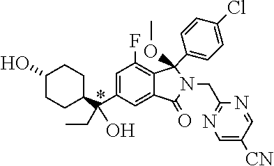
C1(O)CCC(C(C2=CC(F)=C3C(=C2)C(=O)N(CC2=NC=C([CN])C=N2)C3(C2=CC=C(Cl)C=C2)OC)(CC)O)CC1
